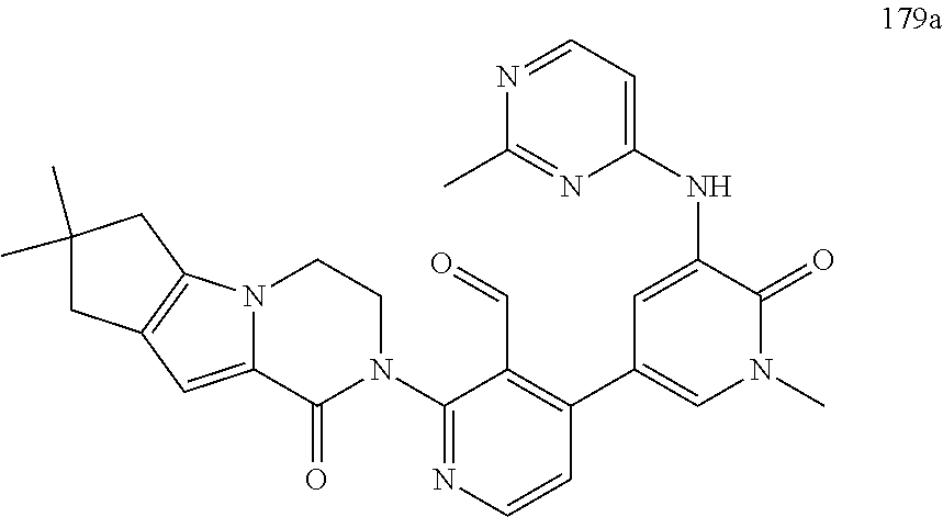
N12C(=CC3=C1CC(C)(C)C3)C(=O)N(C1=NC=CC(C3=CN(C)C(=O)C(NC4=CC=NC(C)=N4)=C3)=C1C=O)CC2
